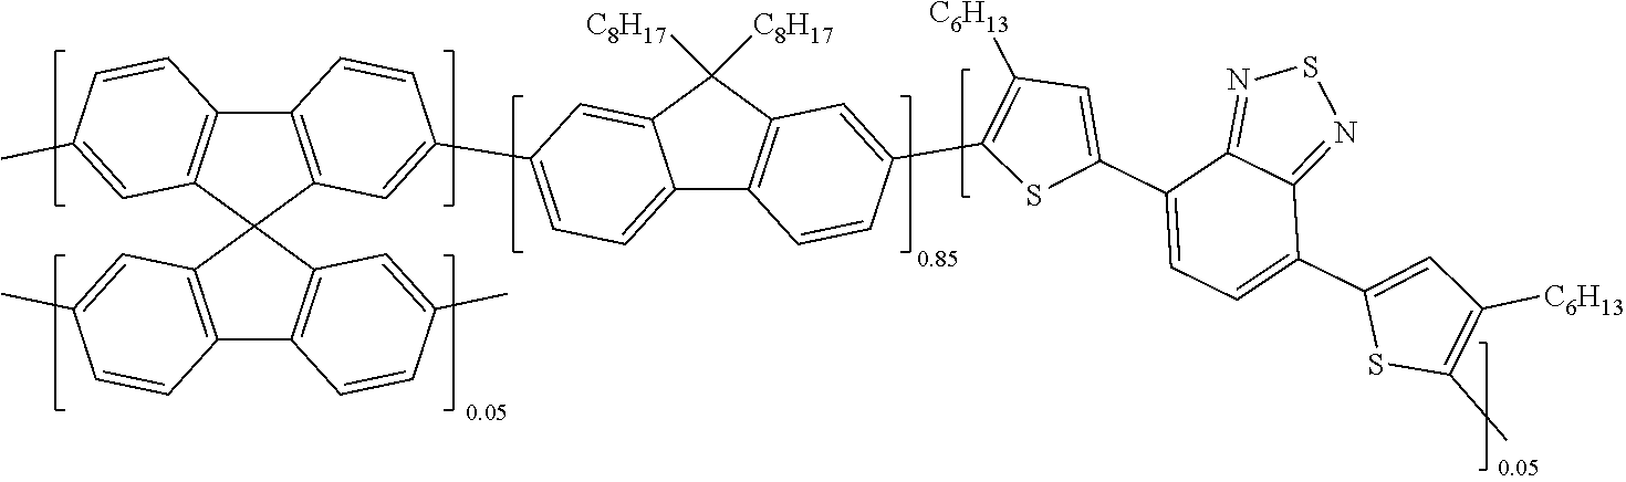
C12=C(C=C(C)C=C1)C1(C3=C2C=CC(C)=C3)C2=C(C3=C1C=C(C)C=C3)C=CC(C1=CC=C3C4=C(C=C(C5=C([C6H13])C=C(C6=CC=C(C7=CC([C6H13])=C(C)S7)C7=NSN=C67)S5)C=C4)C([C8H17])([C8H17])C3=C1)=C2
